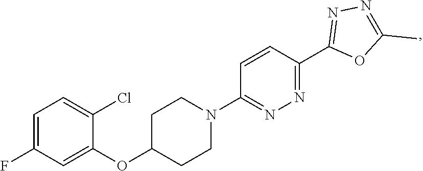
C1=C(F)C=C(OC2CCN(C3=NN=C(C4=NN=C(C)O4)C=C3)CC2)C(Cl)=C1
